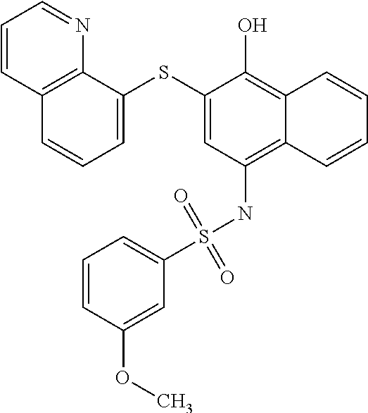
C12=C(NS(C3=CC=CC(OC)=C3)(=O)=O)C=C(SC3=CC=CC4=C3N=CC=C4)C(O)=C1C=CC=C2
